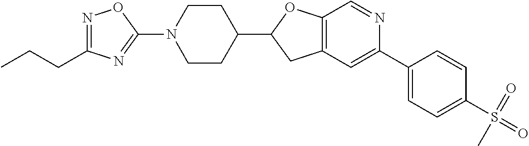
N1(C2=NC(CCC)=NO2)CCC(C2CC3=C(O2)C=NC(C2=CC=C(S(=O)(=O)C)C=C2)=C3)CC1
